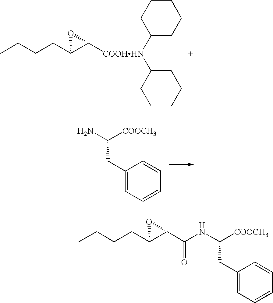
CCCCC1C([COOHHN](C2CCCCC2)C2CCCCC2)O1.NC([COOCH3])CC1=CC=CC=C1.CCCCC1C(C(NC([COOCH3])CC2=CC=CC=C2)=O)O1
